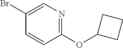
C1(OC2CCC2)=NC=C(Br)C=C1
